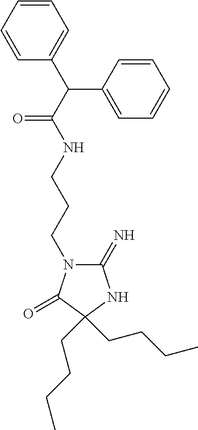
C1(=N)N(CCCNC(C(C2=CC=CC=C2)C2=CC=CC=C2)=O)C(=O)C(CCCC)(CCCC)N1
